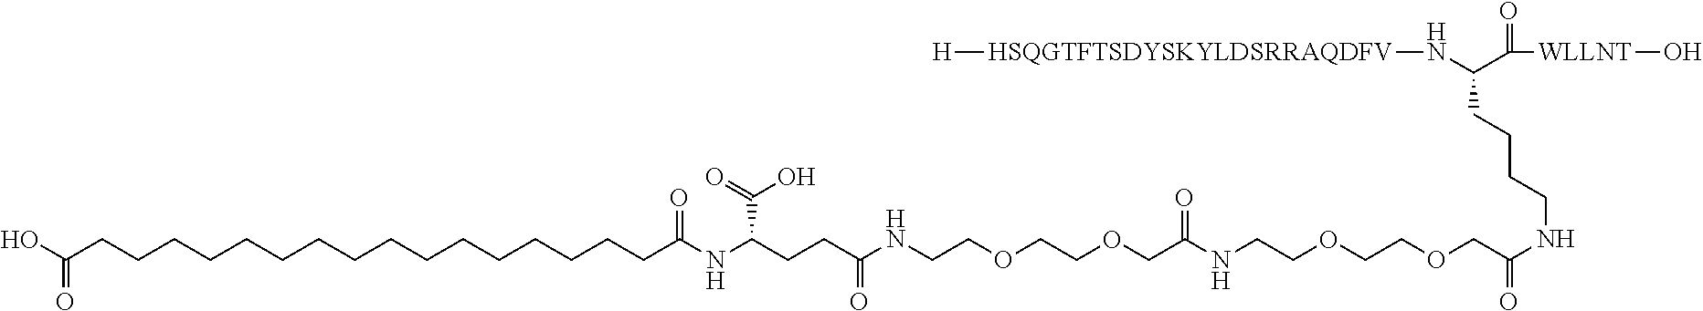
C(CC(NCCOCCOCC(NCCOCCOCC(NCCCCC(N[HSQGTFTSDYSKYLDSRRAQDFV][H])C(=O)[WLLNT]O)=O)=O)=O)C(NC(=O)CCCCCCCCCCCCCCCCC(O)=O)C(=O)O
